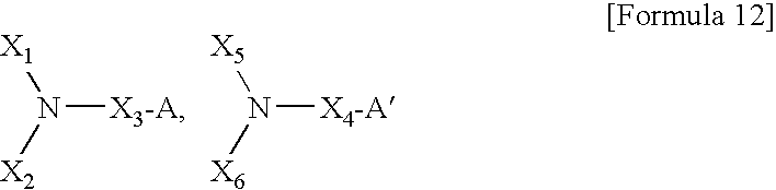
N([X3-A])([X1])[X2].N([X4-A])([X5])[X6]
